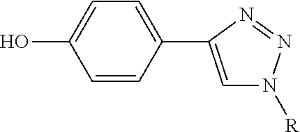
C1=CC(C2=CN([R])N=N2)=CC=C1O
